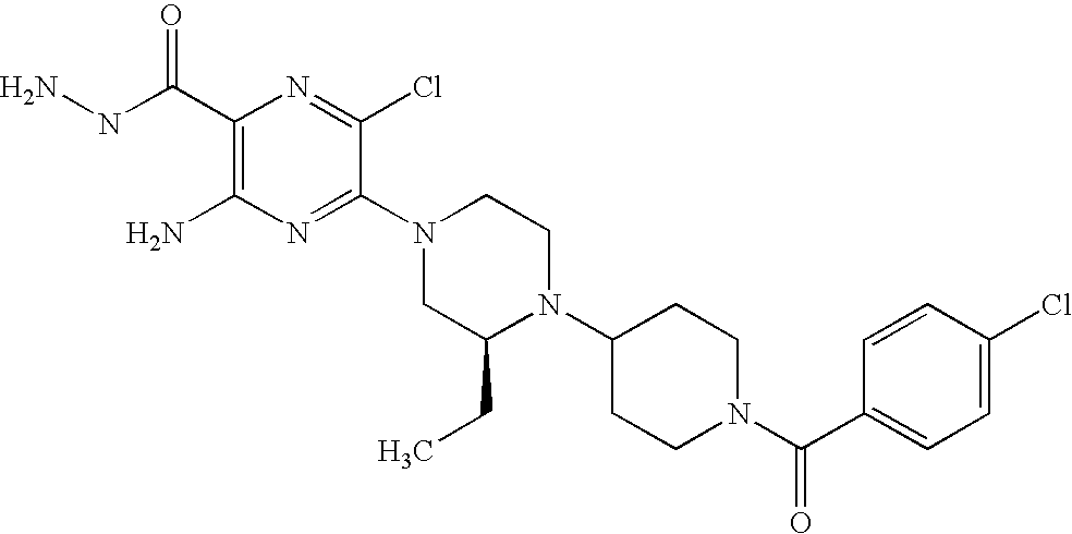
C1(C(NN)=O)=C(N)N=C(N2CC(CC)N(C3CCN(C(C4=CC=C(Cl)C=C4)=O)CC3)CC2)C(Cl)=N1
